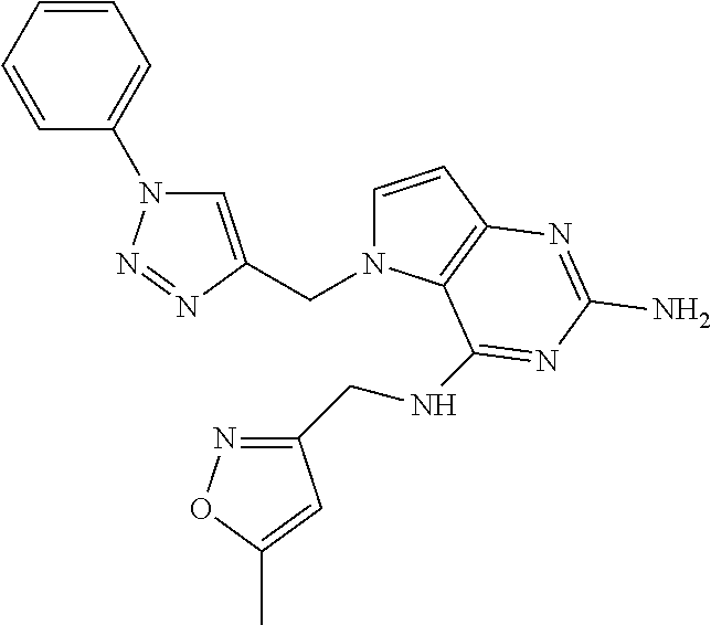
C1=CC2=C(N1CC1=CN(C3=CC=CC=C3)N=N1)C(NCC1=NOC(C)=C1)=NC(N)=N2
